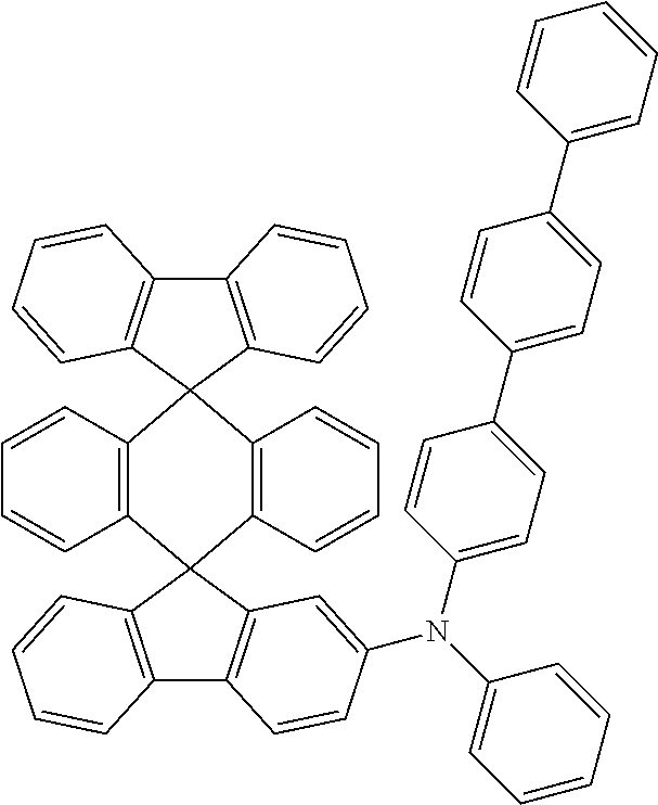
C12=C(C=CC=C1)C1(C3=C(C=CC=C3)C23C2=C(C4=C3C=CC=C4)C=CC=C2)C2=C(C3=C1C=CC=C3)C=CC(N(C1=CC=CC=C1)C1=CC=C(C3=CC=C(C4=CC=CC=C4)C=C3)C=C1)=C2
